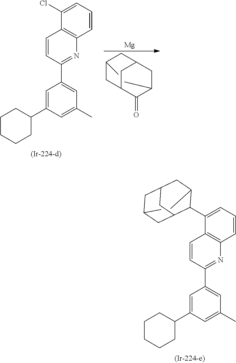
C1(Cl)=CC=CC2=C1C=CC(C1=CC(C)=CC(C3CCCCC3)=C1)=N2.C1C2C(=O)C(C)CC1CC(C)C2.[Mg].C1(C2C3CC(CC2C)CC(C)C3)=CC=CC2=C1C=CC(C1=CC(C)=CC(C3CCCCC3)=C1)=N2
